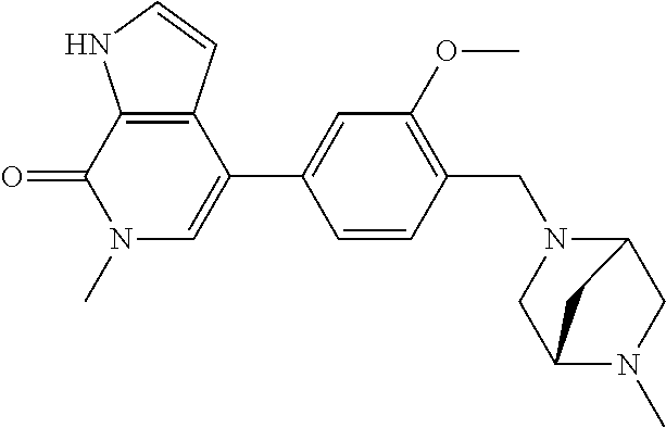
C12=C(C(=O)N(C)C=C1C1=CC(OC)=C(CN3C4CN(C)C(C3)C4)C=C1)NC=C2
